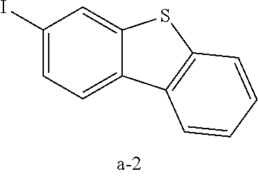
C1(I)=CC=C2C(=C1)SC1=C2C=CC=C1
